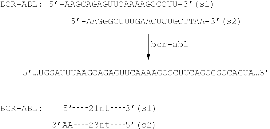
[5][21nt][3(s1)].[3AA][23nt][5(s2)]
